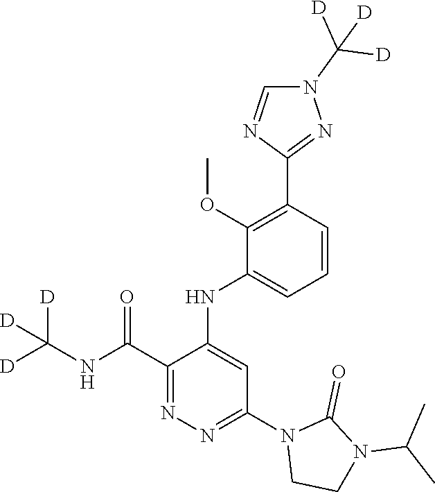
C1(C(NC([D])([D])[D])=O)=NN=C(N2CCN(C(C)C)C2=O)C=C1NC1=CC=CC(C2=NN(C([D])([D])[D])C=N2)=C1OC
